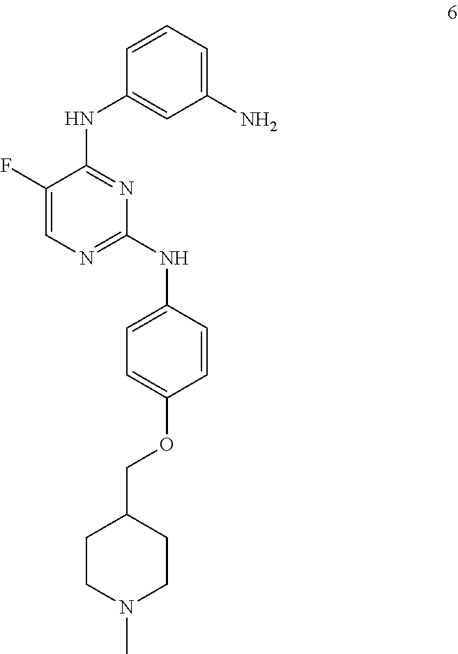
C1(N)=CC=CC(NC2=NC(NC3=CC=C(OCC4CCN(C)CC4)C=C3)=NC=C2F)=C1
